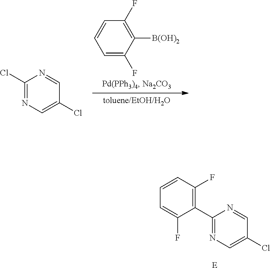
N1=C(Cl)N=CC(Cl)=C1.C1=C(F)C([B(OH)2])=C(F)C=C1.[E].N1=C(C2=C(F)C=CC=C2F)N=CC(Cl)=C1
